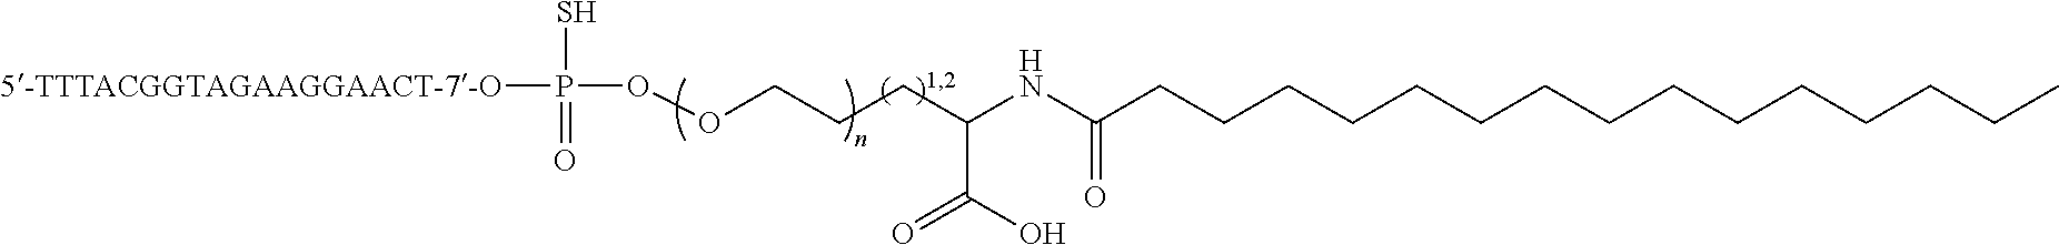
[5-TTTACGGTAGAAGGAACT-7-O]P(S)(=O)OOCCCC(NC(CCCCCCCCCCCCCCC)=O)C(O)=O
